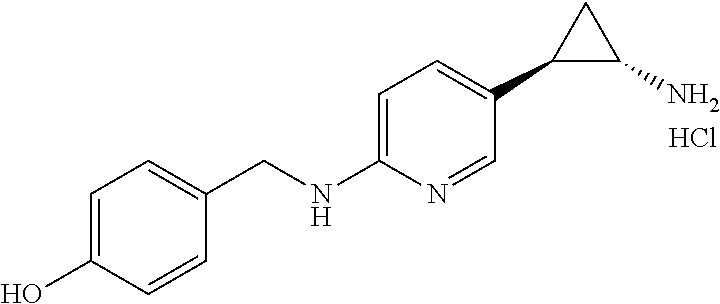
C1=C(NCC2=CC=C(O)C=C2)N=CC(C2C(N)C2)=C1.Cl
